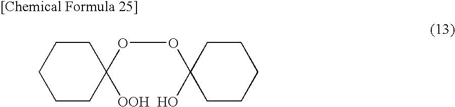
C1CC(OOC2(O)CCCCC2)([OOH])CCC1
